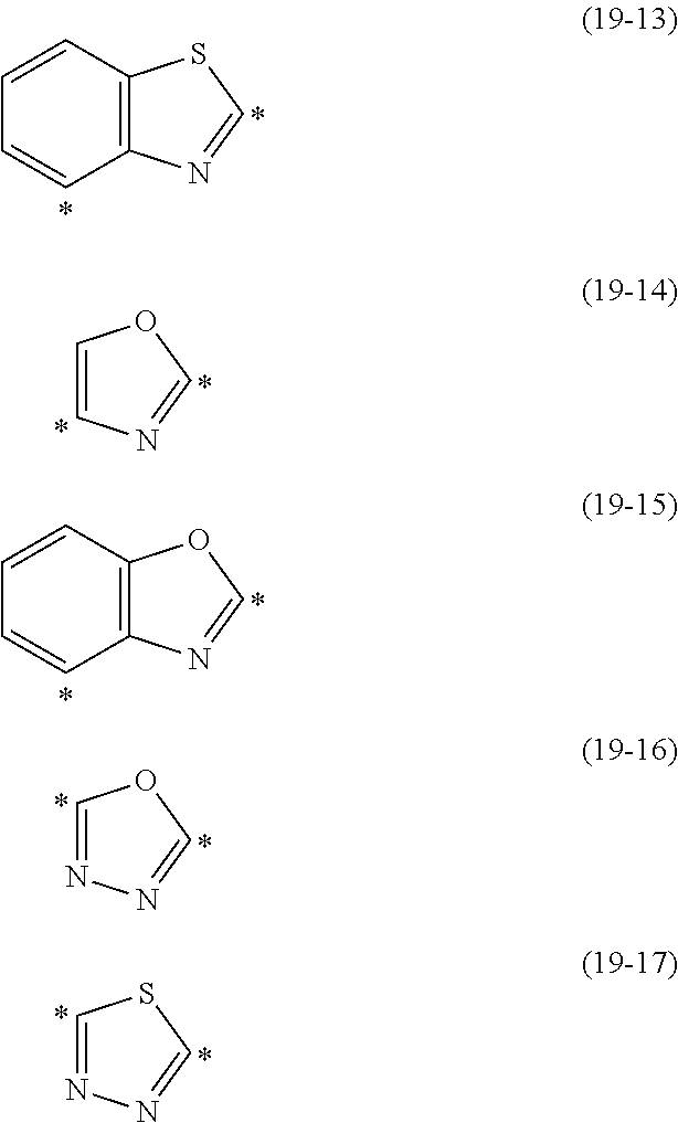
C12=C(C=CC=C1)SC=N2.C1=CN=CO1.C12=C(C=CC=C1)OC=N2.C1=NN=CO1.C1=NN=CS1
